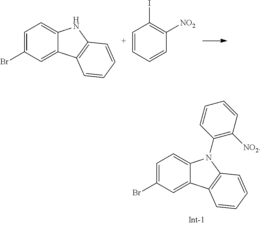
C1=C(Br)C=C2C(=C1)NC1=C2C=CC=C1.C1=CC=CC([NO2])=C1I.C1=C(Br)C=C2C(=C1)N(C1=C([NO2])C=CC=C1)C1=C2C=CC=C1
